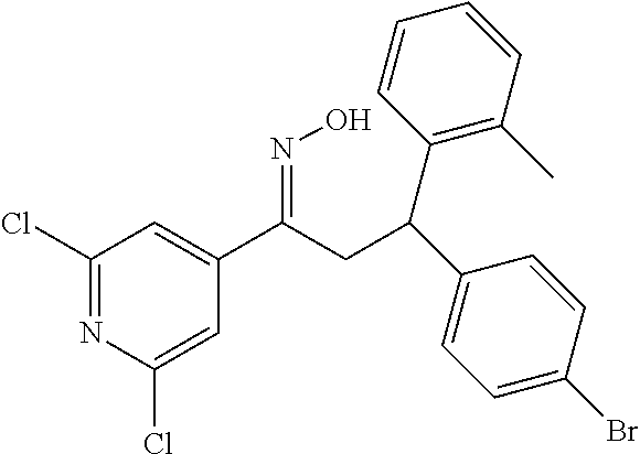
C1(Cl)=NC(Cl)=CC(C(CC(C2=CC=C(Br)C=C2)C2=C(C)C=CC=C2)=NO)=C1
